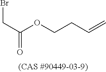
O=C(OCCC=C)CBr
